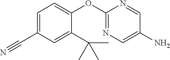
C1=C(OC2=NC=C(N)C=N2)C(C(C)(C)C)=CC(C#N)=C1
